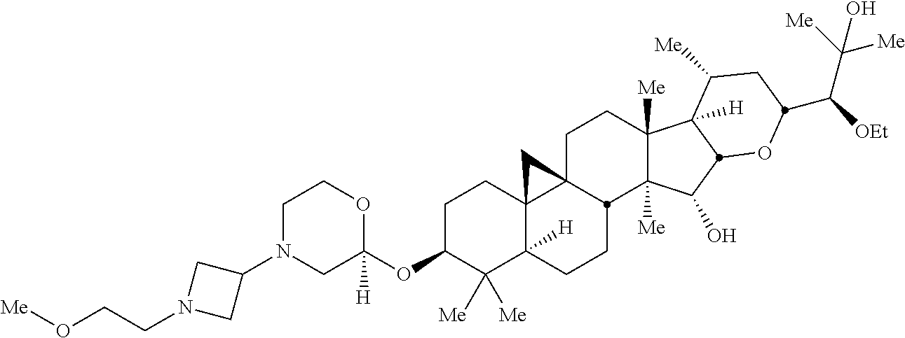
C1N(C2CN(CCO[Me])C2)CC(OC2C([Me])([Me])C3([H])C4(CC2)C2(CCC5([Me])C([Me])(C(O)C6C5([H])C([Me])CC(C([OEt])C([Me])([Me])O)O6)C2CC3)C4)([H])OC1
